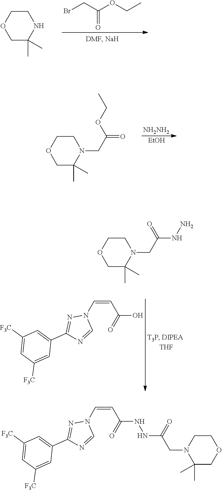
C(OC(CBr)=O)C.N1CCOCC1(C)C.[EtOH].[NH2NH2].C(OC(CN1CCOCC1(C)C)=O)C.C1([F3C])=CC([F3C])=CC(C2=NN(C=CC(O)=O)C=N2)=C1.NNC(CN1CCOCC1(C)C)=O.C1([F3C])=CC([F3C])=CC(C2=NN(C=CC(NNC(CN3CCOCC3(C)C)=O)=O)C=N2)=C1
